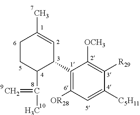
C1CC(C(=C)C)C(C2=C([OR28])C=C([C5H11])C([R29])=C2[OCH3])C=C1C
